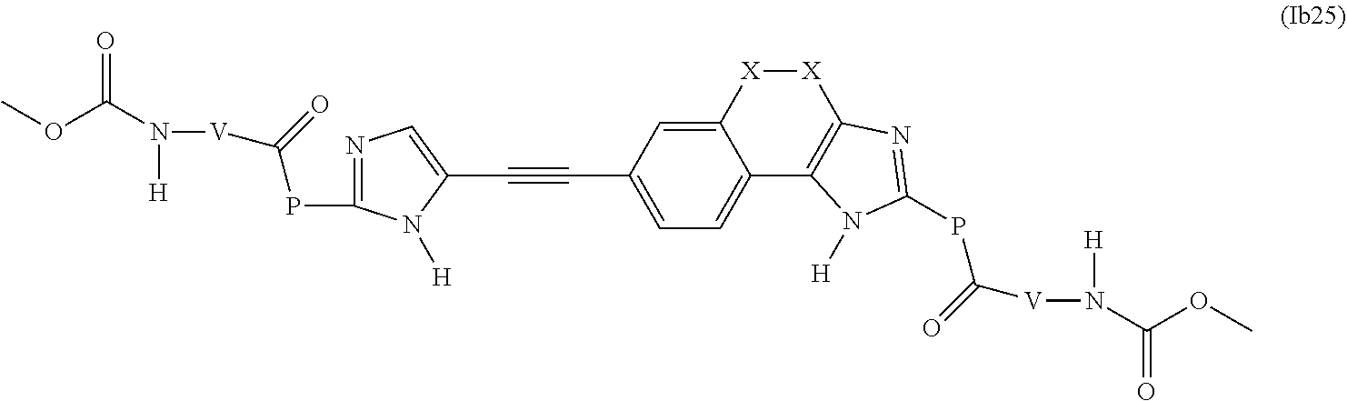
O=C(N([V]C(=O)PC1=NC=C(C#CC2=CC=C3C(=C2)[X][X]C2=C3N([H])C(PC([V]N([H])C(OC)=O)=O)=N2)N1[H])[H])OC
